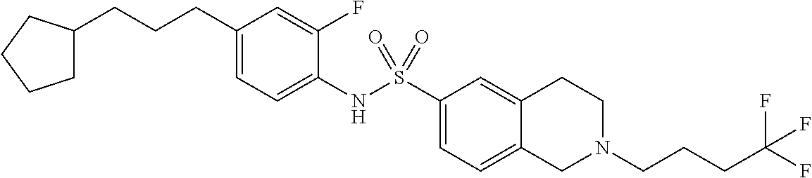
C1(CCCC2CCCC2)=CC=C(NS(C2=CC=C3C(=C2)CCN(CCCC(F)(F)F)C3)(=O)=O)C(F)=C1
